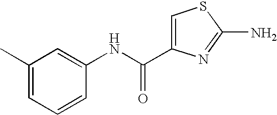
C1(C)=CC=CC(NC(C2=CSC(N)=N2)=O)=C1
